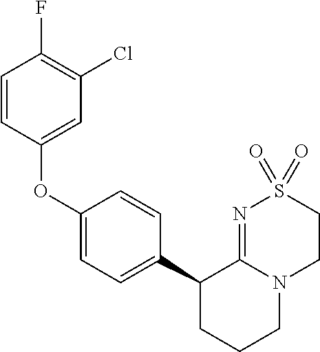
C1=CC(OC2=CC=C(C3CCCN4C3=NS(=O)(=O)CC4)C=C2)=CC(Cl)=C1F
